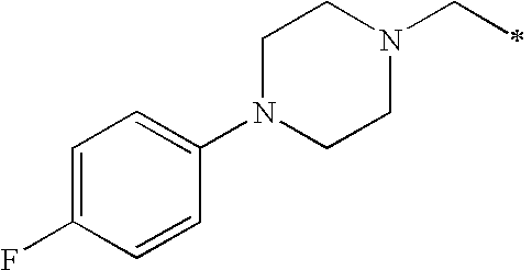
C1(N2CCN(CC)CC2)=CC=C(F)C=C1
